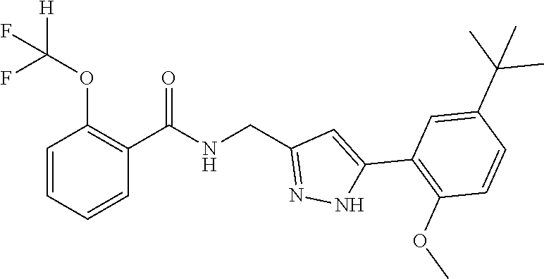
C1=CC=CC(OC(F)([H])F)=C1C(NCC1=NNC(C2=C(OC)C=CC(C(C)(C)C)=C2)=C1)=O
